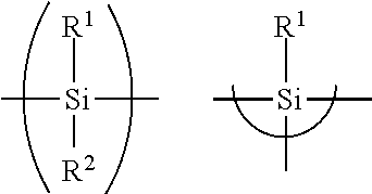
C[Si]([R1])(C)C.C[Si]([R1])([R2])C
